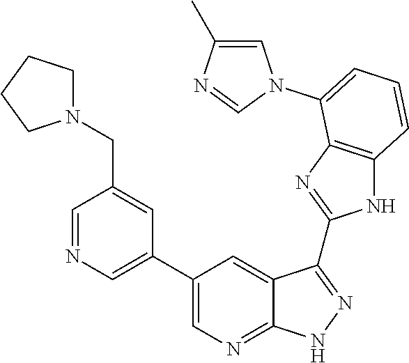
C1=NC=C(C2=CN=C3C(=C2)C(C2=NC4=C(N2)C=CC=C4N2C=C(C)N=C2)=NN3)C=C1CN1CCCC1
